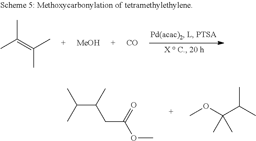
C(C(C)CC(OC)=O)(C)C.COC(C(C)C)(C)C.CC(=C(C)C)C.[MeOH].[CO]
